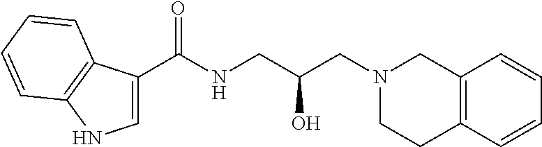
C1(C(NCC(CN2CC3=C(CC2)C=CC=C3)O)=O)=CNC2=C1C=CC=C2
